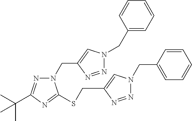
C1=CC(CN2N=NC(CSC3=NC(C(C)(C)C)=NN3CC3=CN(CC4=CC=CC=C4)N=N3)=C2)=CC=C1
